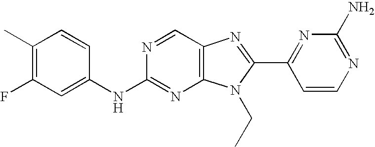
C1(C)=C(F)C=C(NC2=NC3=C(C=N2)N=C(C2=NC(N)=NC=C2)N3CC)C=C1
